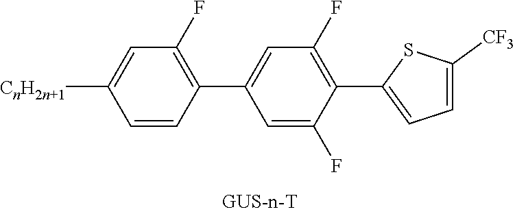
C1=CC(C2=CC(F)=C(C3=CC=C([CF3])S3)C(F)=C2)=C(F)C=C1[CnH2n+1]
